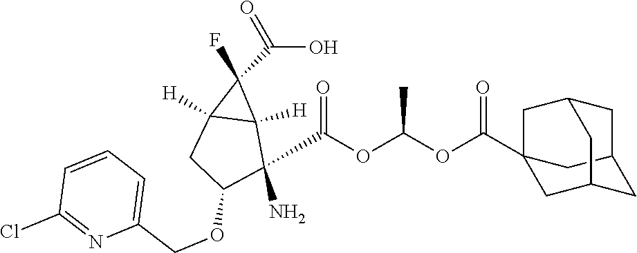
O=C(O)C1(F)C2([H])C1([H])C(N)(C(OC(OC(=O)C13CC4CC(C1)CC(C3)C4)C)=O)C(OCC1=CC=CC(Cl)=N1)C2
